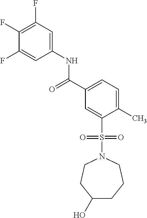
C1(F)=C(F)C=C(NC(C2=CC=C(C)C(S(N3CCC(O)CCC3)(=O)=O)=C2)=O)C=C1F
